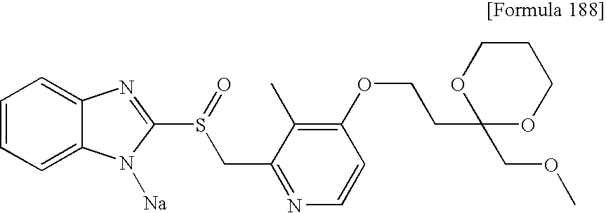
C(COC1=C(C)C(CS(C2=NC3=CC=CC=C3N2[Na])=O)=NC=C1)C1(COC)OCCCO1
